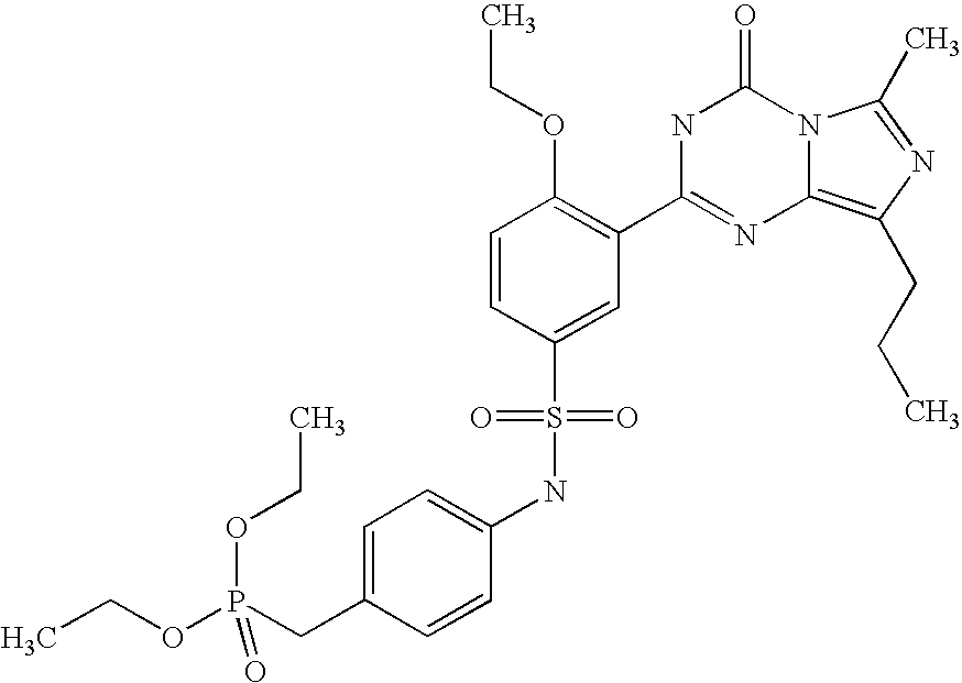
C1=CC(S(NC2=CC=C(CP(OCC)(OCC)=O)C=C2)(=O)=O)=CC(C2=NC3=C(CCC)N=C(C)N3C(=O)N2)=C1OCC
